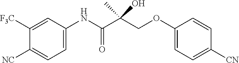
C1=C(NC(C(COC2=CC=C([CN])C=C2)(C)O)=O)C=C([F3C])C([NC])=C1
